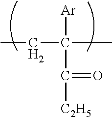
C(C(C)([Ar])C([C2H5])=O)C
